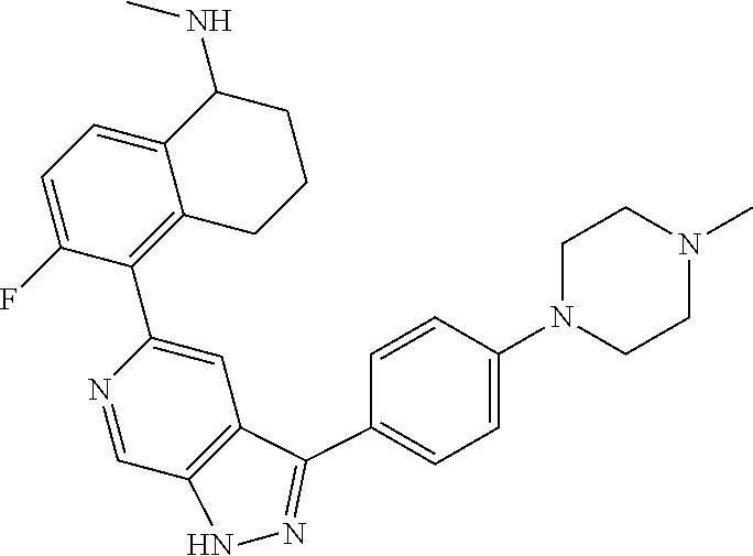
C1=C(F)C(C2=CC3=C(C=N2)NN=C3C2=CC=C(N3CCN(C)CC3)C=C2)=C2C(=C1)C(NC)CCC2
